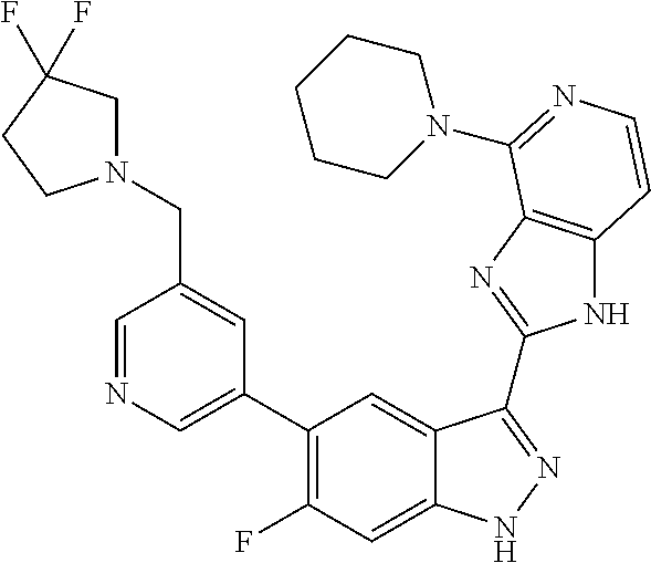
C1=C(C2=C(F)C=C3C(=C2)C(C2=NC4=C(N2)C=CN=C4N2CCCCC2)=NN3)C=C(CN2CC(F)(F)CC2)C=N1
